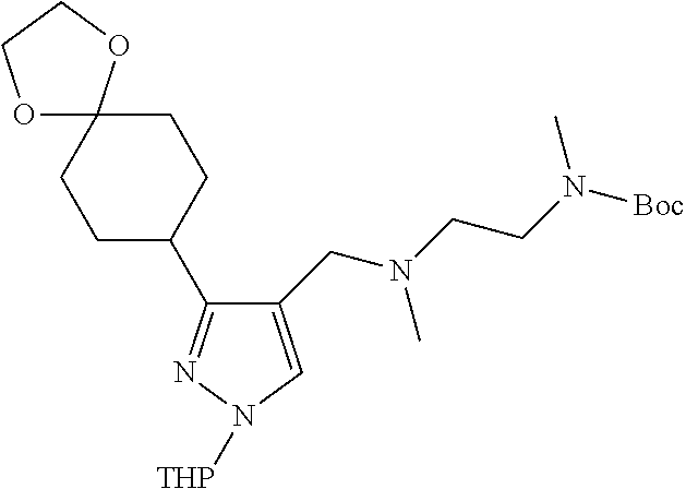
C1(CN(CCN([Boc])C)C)=CN([THP])N=C1C1CCC2(CC1)OCCO2
